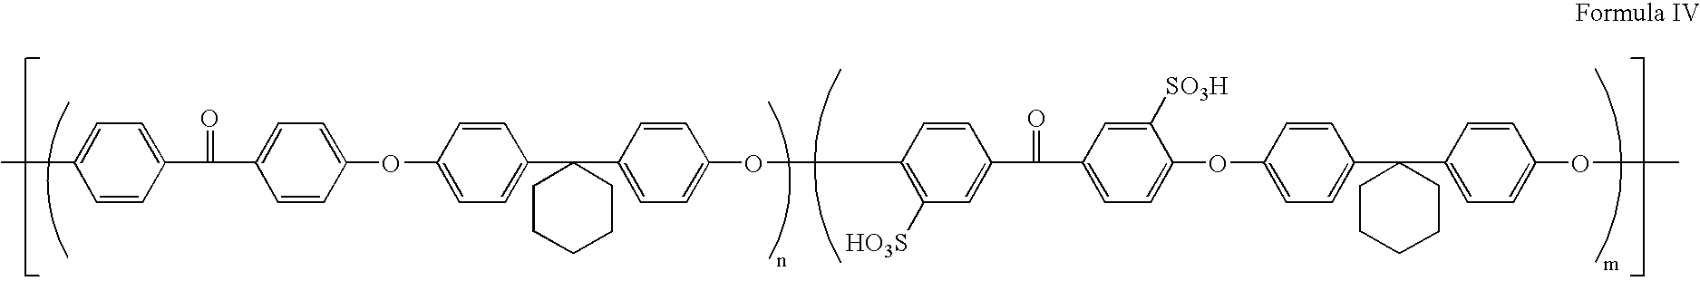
C1(C)=CC=C(C(=O)C2=CC=C(OC3=CC=C(C4(C5=CC=C(OC6=C([HO3S])C=C(C(=O)C7=CC=C(OC8=CC=C(C9(C%10=CC=C(OC)C=C%10)CCCCC9)C=C8)C([SO3H])=C7)C=C6)C=C5)CCCCC4)C=C3)C=C2)C=C1
